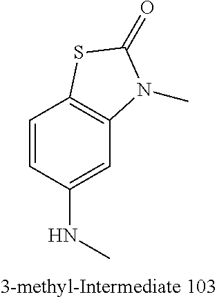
C1=CC(NC)=CC2=C1SC(=O)N2C
